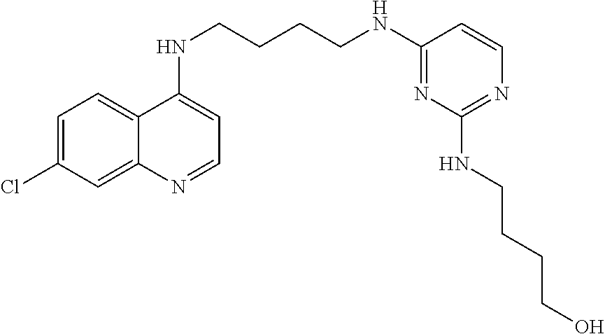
C1=C(Cl)C=C2C(=C1)C(NCCCCNC1=NC(NCCCCO)=NC=C1)=CC=N2
